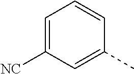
C1=C([NC])C=C(C)C=C1
